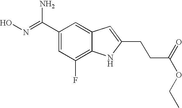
C1(C(=NO)N)=CC(F)=C2C(=C1)C=C(CCC(OCC)=O)N2
